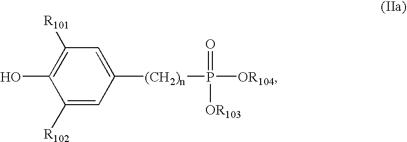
C1([R102])=CC([(CH2)n]P(=O)([OR103])[OR104])=CC([R101])=C1O
